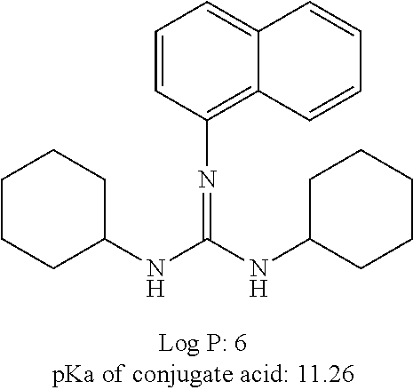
C1=CC(N=C(NC2CCCCC2)NC2CCCCC2)=C2C(=C1)C=CC=C2
